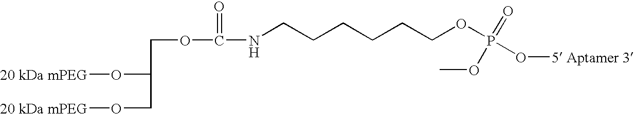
[20 kDa mPEG]OC(COC(NCCCCCCOP(O[5 Aptamer 3])(=O)OC)=O)CO[20 kDa mPEG]
